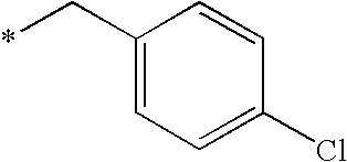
C1(C*)=CC=C(Cl)C=C1
